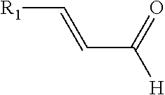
C([R1])=CC([H])=O
